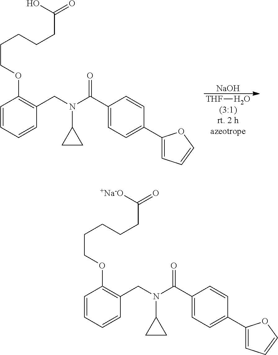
[THF]O.[NaOH].C1(C(N(CC2=C(OCCCCCC(O)=O)C=CC=C2)C2CC2)=O)=CC=C(C2=CC=CO2)C=C1.C1(C(N(CC2=C(OCCCCCC([+Na-O])=O)C=CC=C2)C2CC2)=O)=CC=C(C2=CC=CO2)C=C1
